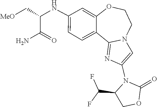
FC(C1N(C2=CN3C(=N2)C2=CC=C(NC(C[MeO])C(=O)N)C=C2OCC3)C(=O)OC1)F
